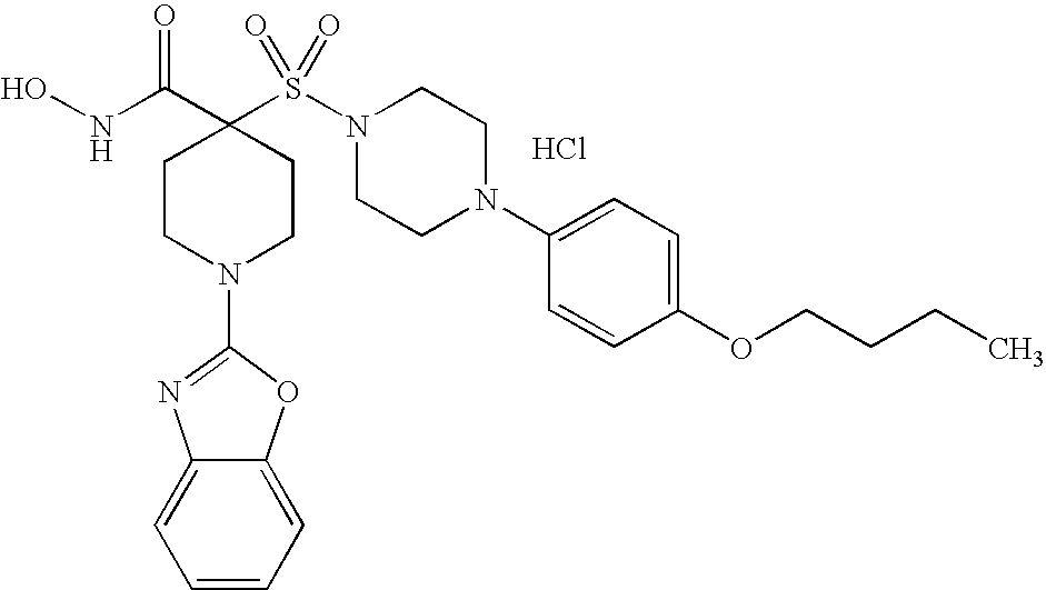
ONC(C1(S(N2CCN(C3=CC=C(OCCCC)C=C3)CC2)(=O)=O)CCN(C2=NC3=CC=CC=C3O2)CC1)=O.Cl
